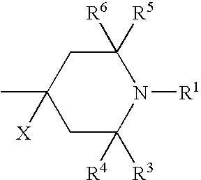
C1([R5])([R6])CC([X])(C)CC([R3])([R4])N1[R1]
